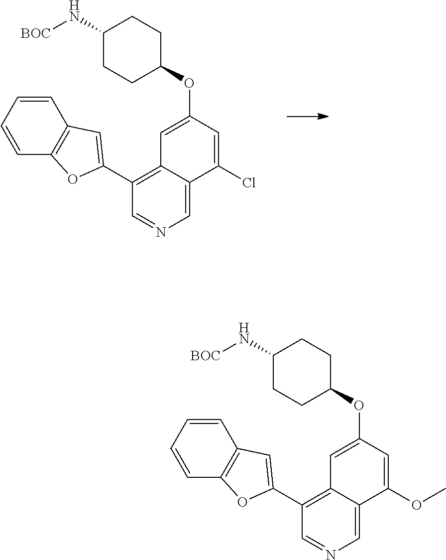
C1=C2C(=C(C3=CC4=C(O3)C=CC=C4)C=N1)C=C(OC1CCC(N[BOC])CC1)C=C2Cl.C1=C2C(=C(C3=CC4=C(O3)C=CC=C4)C=N1)C=C(OC1CCC(N[BOC])CC1)C=C2OC
